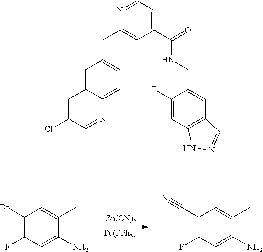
[Zn(CN)2].[Pd(PPh3)4].C1(Br)=C(F)C=C(N)C(C)=C1.C1(C#N)=C(F)C=C(N)C(C)=C1.C1(CC2=CC=C3C(=C2)C=C(Cl)C=N3)=CC(C(=O)NCC2=CC3=C(C=C2F)NN=C3)=CC=N1
